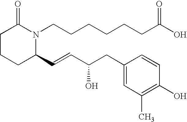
C1CCC(C=CC(CC2=CC(C)=C(O)C=C2)O)N(CCCCCCC(O)=O)C1=O
